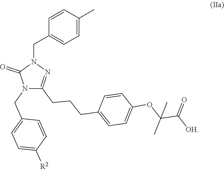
C1=CC(C)=CC=C1CN1C(=O)N(CC2=CC=C([R2])C=C2)C(CCCC2=CC=C(OC(C([OH])=O)(C)C)C=C2)=N1
